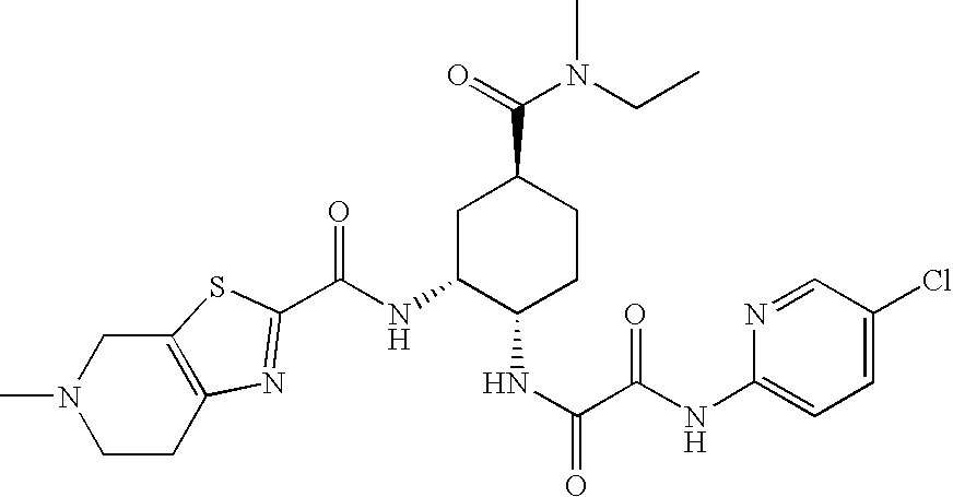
C1CC2=C(CN1C)SC(C(NC1C(NC(=O)C(NC3=CC=C(Cl)C=N3)=O)CCC(C(=O)N(CC)C)C1)=O)=N2
